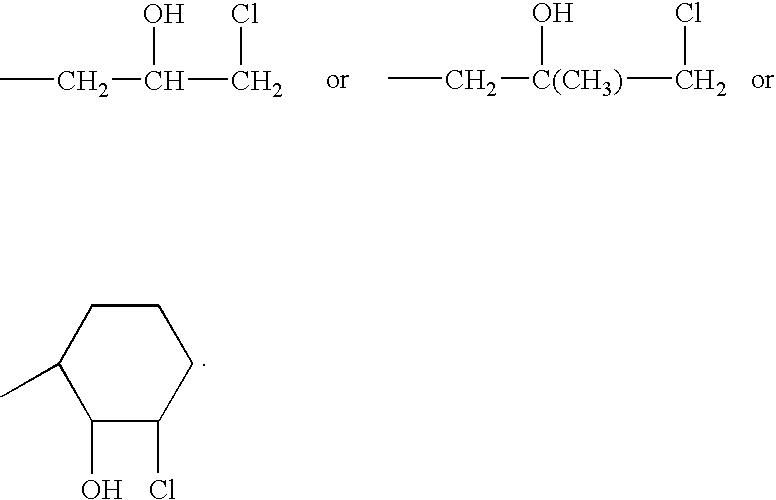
CCC(CCl)O.CC[C(CH3)](O)CCl.C1(C)C(O)C(Cl)CCC1
